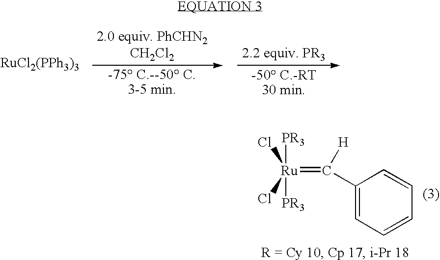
[RuCl2(PPh3)3].[Ru](=C([H])C1=CC=CC=C1)([PR3])([PR3])(Cl)Cl
